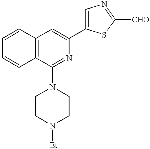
C1=CC2=C(C=C1)C(N1CCN([Et])CC1)=NC(C1=CN=C([CHO])S1)=C2
